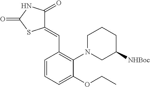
C1(=CC2=C(N3CCCC([NHBoc])C3)C(OCC)=CC=C2)C(=O)NC(=O)S1
